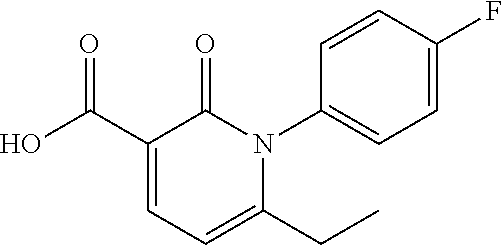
C1(C(O)=O)=CC=C(CC)N(C2=CC=C(F)C=C2)C1=O
